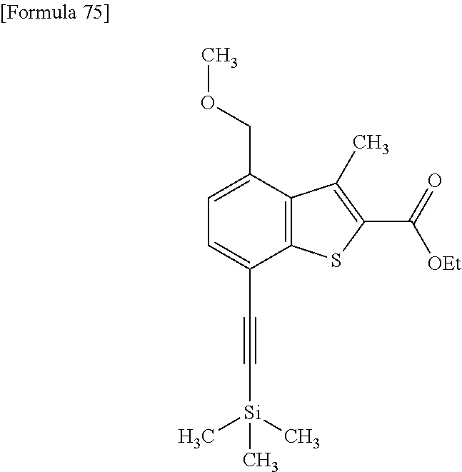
C1=C(C#C[Si](C)(C)C)C2=C(C(COC)=C1)C(C)=C(C(=O)[OEt])S2
